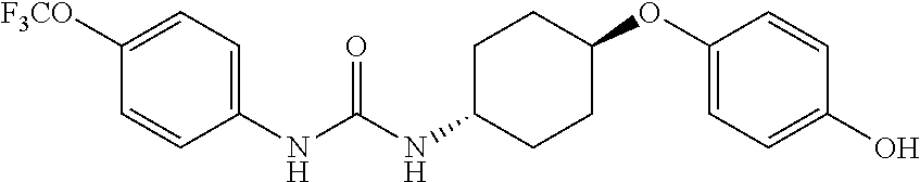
C1=C([F3CO])C=CC(NC(NC2CCC(OC3=CC=C(O)C=C3)CC2)=O)=C1
